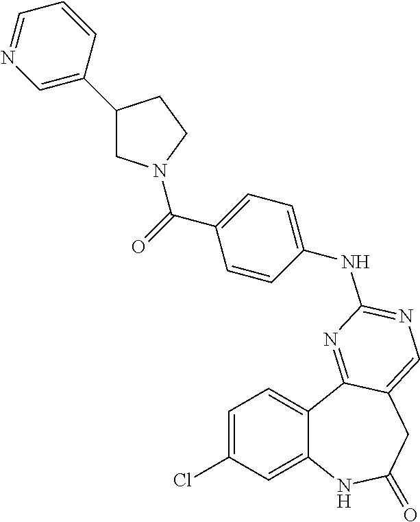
C1=C(Cl)C=C2C(=C1)C1=NC(NC3=CC=C(C(=O)N4CC(C5=CN=CC=C5)CC4)C=C3)=NC=C1CC(=O)N2
